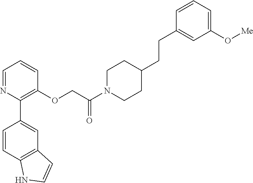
C1=NC(C2=CC3=C(C=C2)NC=C3)=C(OCC(N2CCC(CCC3=CC(O[Me])=CC=C3)CC2)=O)C=C1
